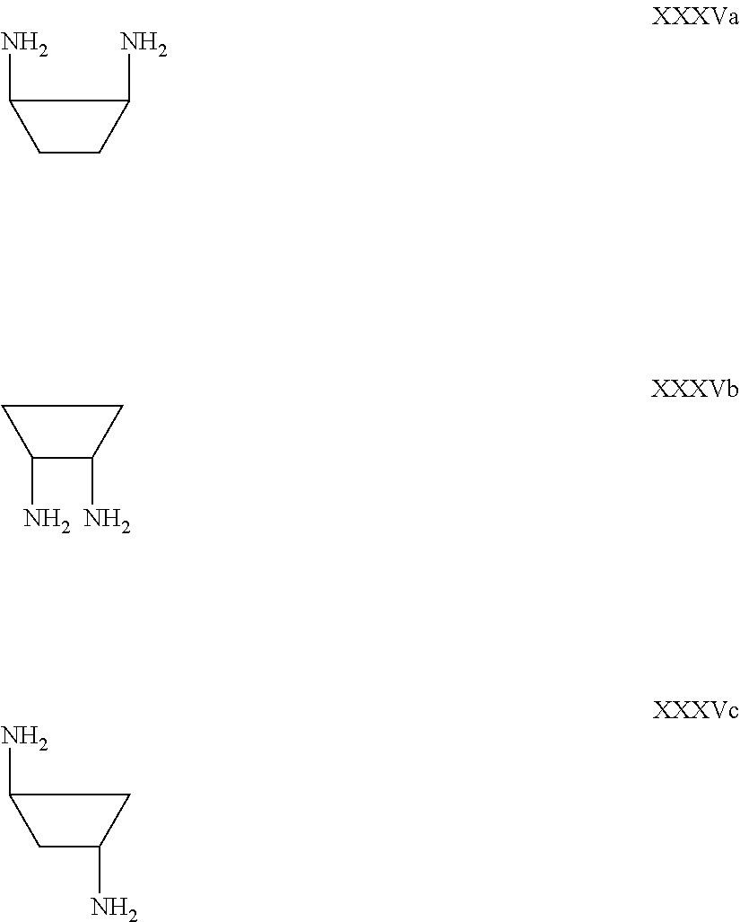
NC1CCC1N.NC1C(N)CC1.NC1CC(N)C1
